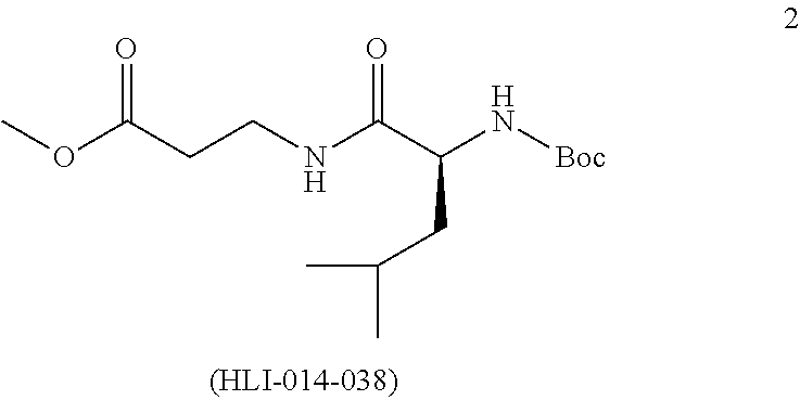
C(NC(C(N[Boc])CC(C)C)=O)CC(OC)=O
